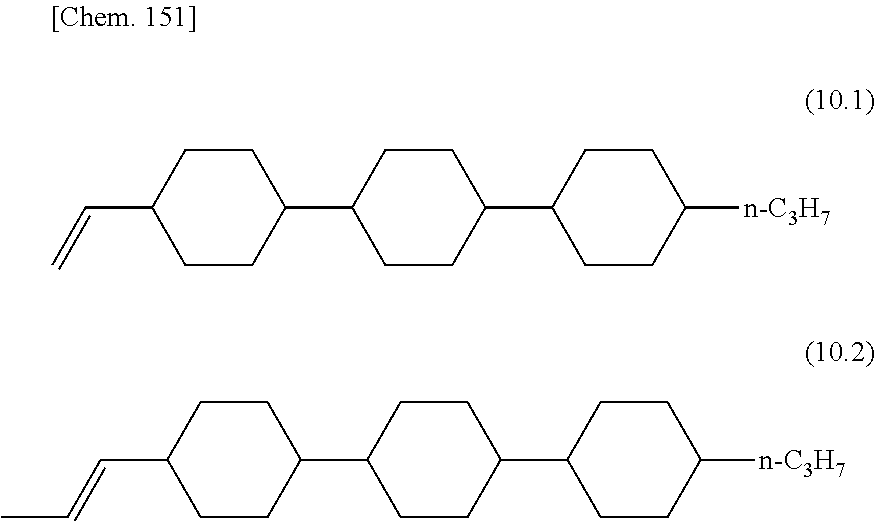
C1CC(C=C)CCC1C1CCC(C2CCC([n-C3H7])CC2)CC1.C1CC(C=CC)CCC1C1CCC(C2CCC([n-C3H7])CC2)CC1
